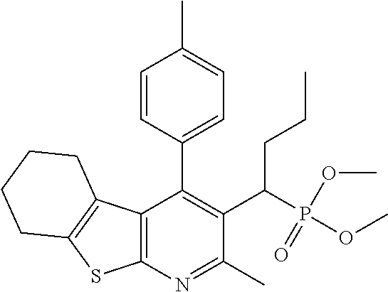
C12=C(N=C(C)C(C(P(OC)(=O)OC)CCC)=C1C1=CC=C(C)C=C1)SC1=C2CCCC1
